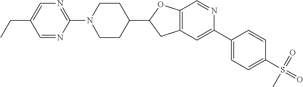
N1(C2=NC=C(CC)C=N2)CCC(C2CC3=C(O2)C=NC(C2=CC=C(S(=O)(=O)C)C=C2)=C3)CC1
